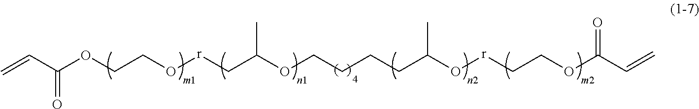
C=CC(=O)OCCO[r]CC(OCCCCC(O[r]CCOC(C=C)=O)C)C
